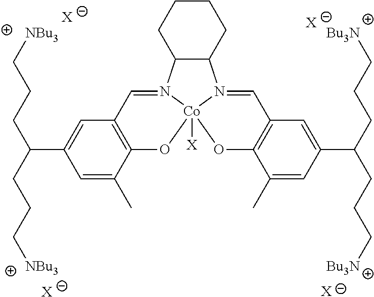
C1=C(C(CCC[NBu3])CCC[NBu3])C=C(C)C2=C1C=N1C3C(N4=CC5=C(C(C)=CC(C(CCC[Bu3N])CCC[Bu3N])=C5)O[Co]14([X])O2)CCCC3.[X].[X].[X].[X]
